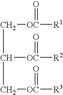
C(C([OC]([R2])=O)C[OC]([R3])=O)[OC]([R1])=O
